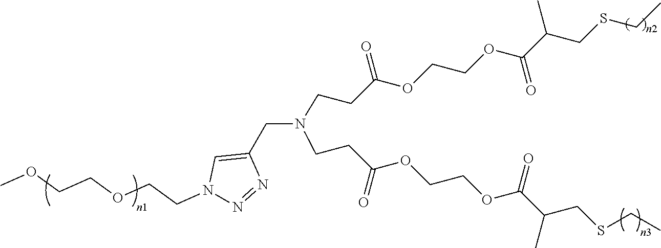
C(N(CCC(OCCOC(C(C)CSCC)=O)=O)CCC(OCCOC(C(CSCC)C)=O)=O)C1=CN(CCOCCOC)N=N1
